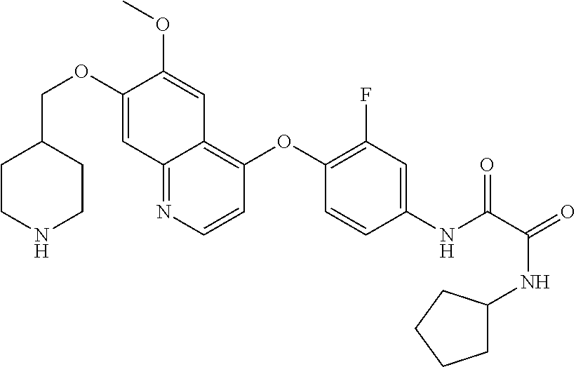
C1CNCCC1COC1=CC2=NC=CC(OC3=C(F)C=C(NC(=O)C(NC4CCCC4)=O)C=C3)=C2C=C1OC
